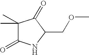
C1(C)(C)C(=O)NC(COC)C1=O
